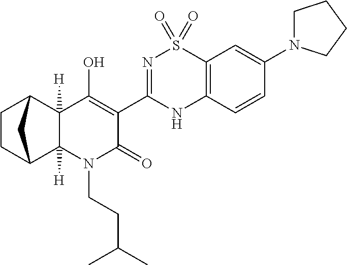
C1(O)=C(C2=NS(=O)(=O)C3=C(N2)C=CC(N2CCCC2)=C3)C(=O)N(CCC(C)C)C2([H])C3CCC(C12[H])C3
